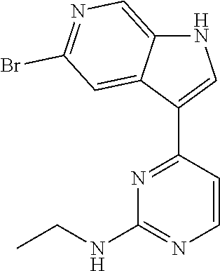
N1C2=CN=C(Br)C=C2C(C2=NC(NCC)=NC=C2)=C1
